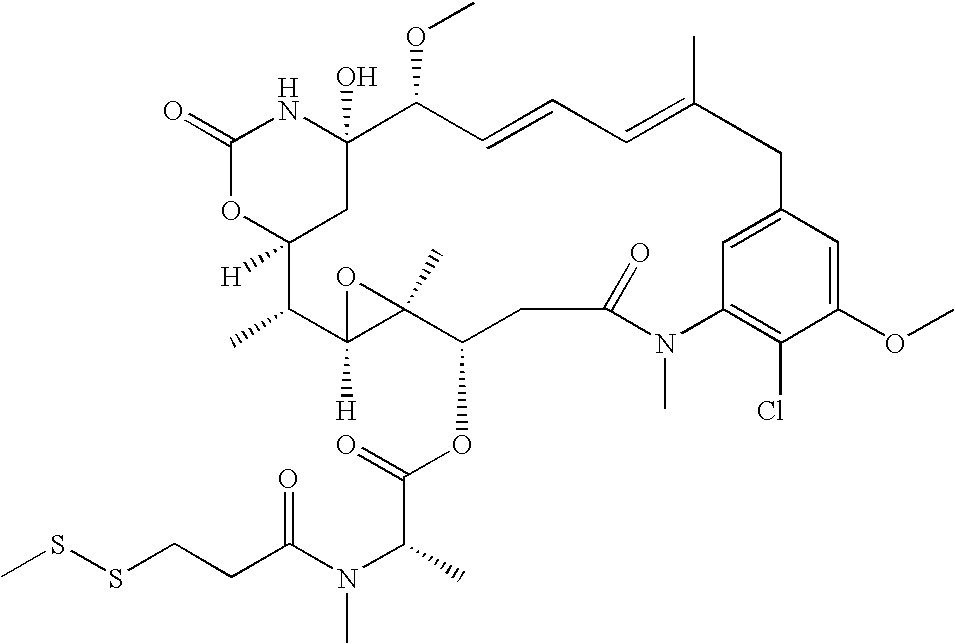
C1(=O)OC2([H])CC(O)(N1)C(OC)C=CC=C(C)CC1=CC(=C(Cl)C(OC)=C1)N(C)C(=O)CC(OC(C(N(C(=O)CCSSC)C)C)=O)C1(C)C([H])(C2C)O1
